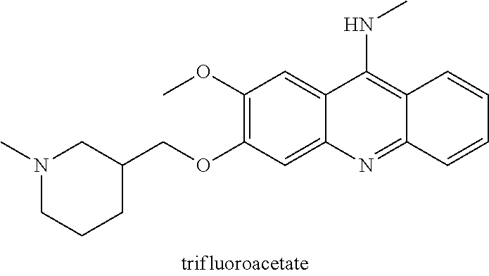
C1(COC2=C(OC)C=C3C(=C2)N=C2C(=C3NC)C=CC=C2)CN(C)CCC1
